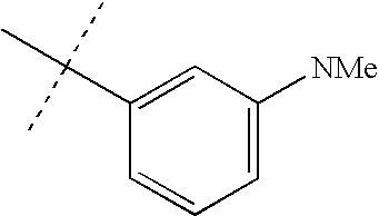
C1(C(C)(C)C)=CC([NMe])=CC=C1
